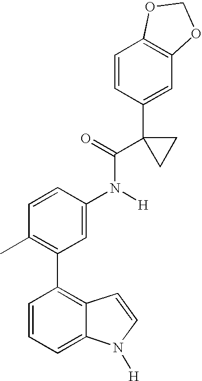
C1=CC=C2C(=C1C1=C(C)C=CC(N(C(=O)C3(C4=CC5=C(C=C4)OCO5)CC3)[H])=C1)C=CN2[H]
